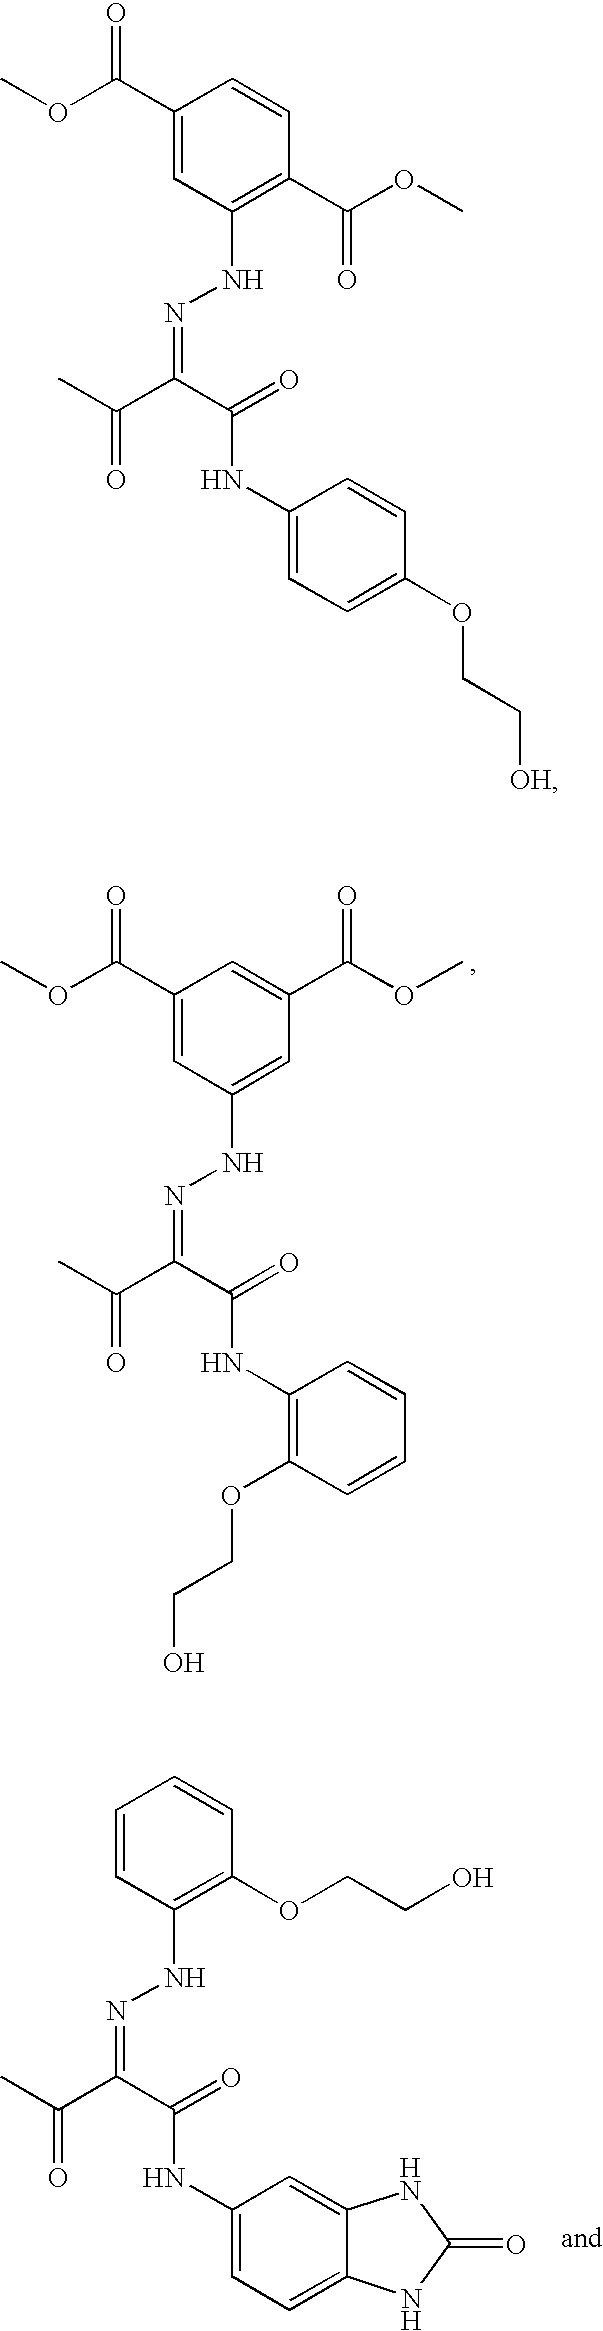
C1(C(OC)=O)=CC(NN=C(C(C)=O)C(=O)NC2=C(OCCO)C=CC=C2)=CC(C(OC)=O)=C1.C1=CC(NN=C(C(=O)C)C(=O)NC2=CC=C3C(=C2)NC(=O)N3)=C(OCCO)C=C1.C1(C(OC)=O)=CC(NN=C(C(=O)C)C(=O)NC2=CC=C(OCC[OH])C=C2)=C(C(OC)=O)C=C1
